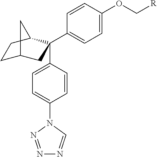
C1C2CC(C3=CC=C(OC[R])C=C3)(C3=CC=C(N4C=NN=N4)C=C3)C(C1)C2
